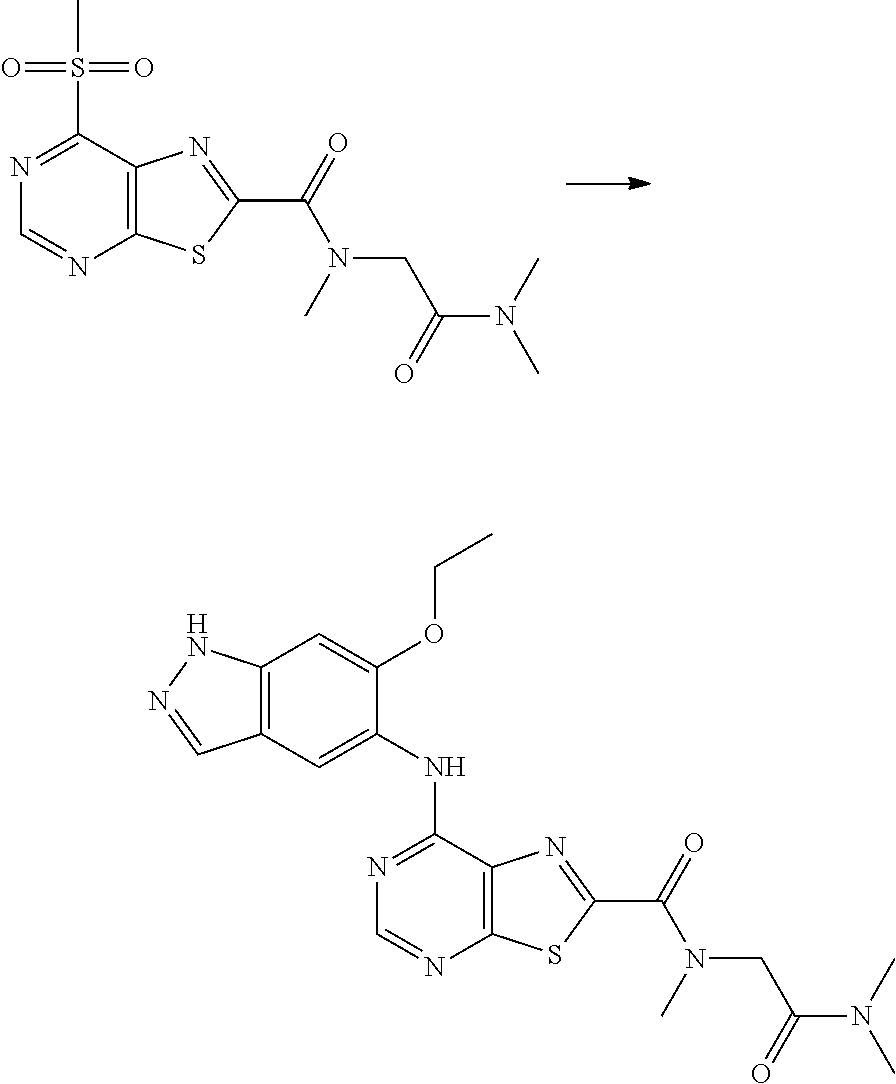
C12=C(C(S(=O)(C)=O)=NC=N1)N=C(C(=O)N(C)CC(N(C)C)=O)S2.C12=C(C(NC3=CC4=C(C=C3OCC)NN=C4)=NC=N1)N=C(C(=O)N(C)CC(N(C)C)=O)S2
